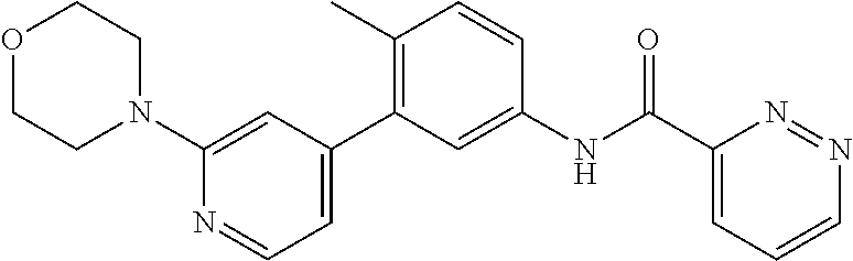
O1CCN(C2=CC(C3=C(C)C=CC(NC(C4=CC=CN=N4)=O)=C3)=CC=N2)CC1
